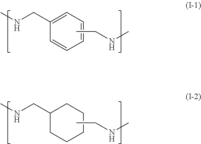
C1(CNC)=CC=CC=C1.CCNC.C1(CNC)CCCCC1.CCNC
